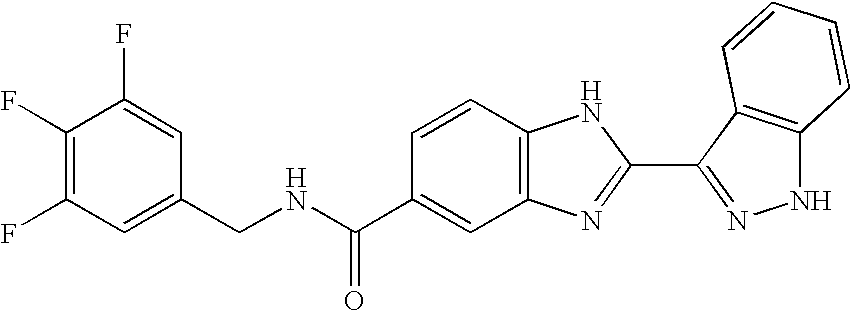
C1=CC2=C(C=C1C(NCC1=CC(F)=C(F)C(F)=C1)=O)N=C(C1=NNC3=C1C=CC=C3)N2
